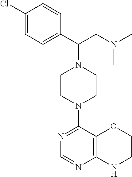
C1=C(C(N2CCN(C3=NC=NC4=C3OCCN4)CC2)CN(C)C)C=CC(Cl)=C1
